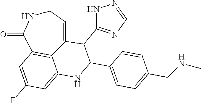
C1NC(=O)C2=C3C(=CC(F)=C2)NC(C2=CC=C(CNC)C=C2)C(C2=NC=NN2)C3=C1
